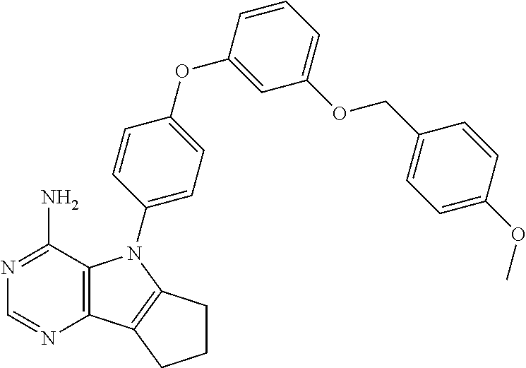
C12=C(C(N)=NC=N1)N(C1=CC=C(OC3=CC(OCC4=CC=C(OC)C=C4)=CC=C3)C=C1)C1=C2CCC1
